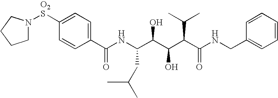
C1N([O2S]C2=CC=C(C(NC(C(C(C(C(NCC3=CC=CC=C3)=O)C(C)C)O)O)CC(C)C)=O)C=C2)CCC1
